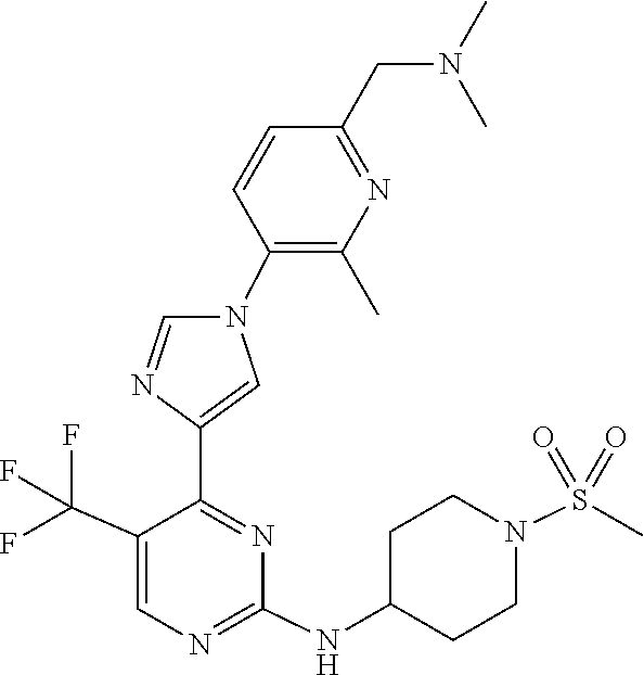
C1(NC2CCN(S(=O)(=O)C)CC2)=NC=C(C(F)(F)F)C(C2=CN(C3=C(C)N=C(CN(C)C)C=C3)C=N2)=N1
